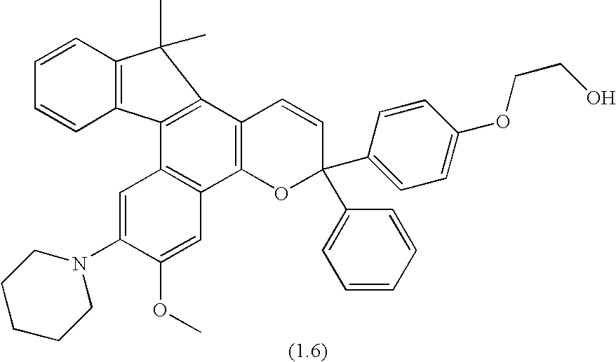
C1=C(N2CCCCC2)C(OC)=CC2=C1C1=C(C3=C2OC(C2=CC=C(OCCO)C=C2)(C2=CC=CC=C2)C=C3)C(C)(C)C2=C1C=CC=C2
